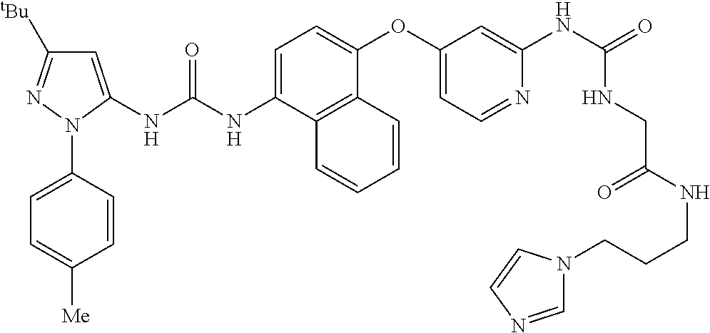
C1=C(NC(NC2=CC([tBu])=NN2C2=CC=C([Me])C=C2)=O)C2=C(C(OC3=CC=NC(NC(=O)NCC(NCCCN4C=NC=C4)=O)=C3)=C1)C=CC=C2
